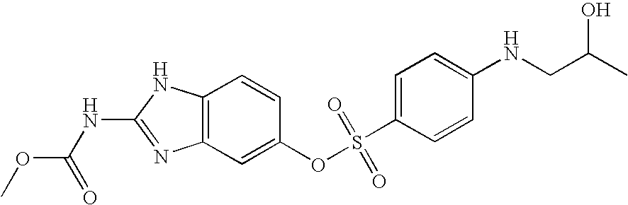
C12=C(C=C(OS(C3=CC=C(NCC(C)O)C=C3)(=O)=O)C=C1)N=C(NC(OC)=O)N2
